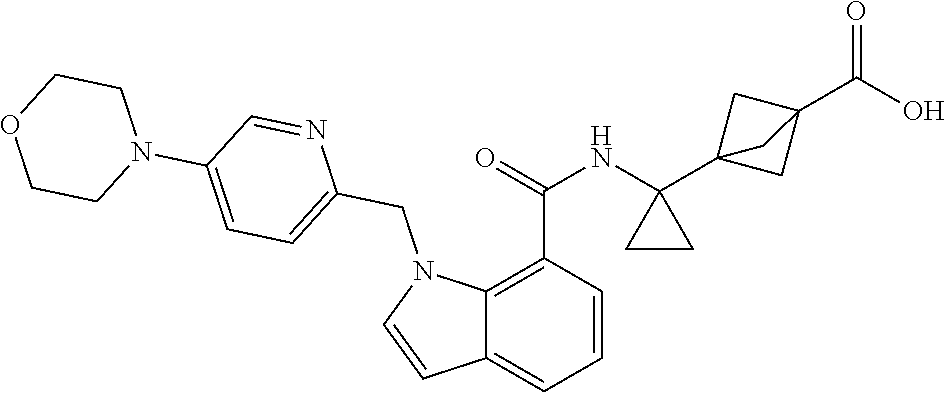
C1=CC(C(=O)NC2(C34CC(C(O)=O)(C3)C4)CC2)=C2C(=C1)C=CN2CC1=CC=C(N2CCOCC2)C=N1
